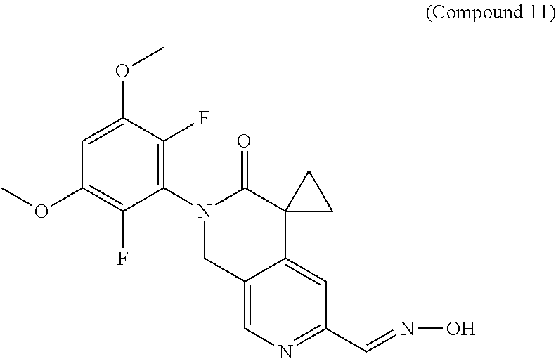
C1=C(OC)C(F)=C(N2C(=O)C3(CC3)C3=CC(C=NO)=NC=C3C2)C(F)=C1OC
